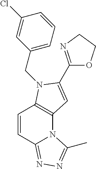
C1=CC2=NN=C(C)N2C2=C1N(CC1=CC=CC(Cl)=C1)C(C1=NCCO1)=C2
